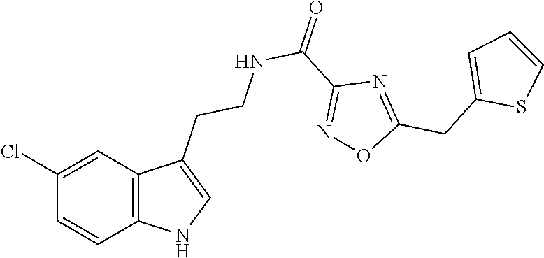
C12=C(C=C(Cl)C=C1)C(CCNC(C1=NOC(CC3=CC=CS3)=N1)=O)=CN2
